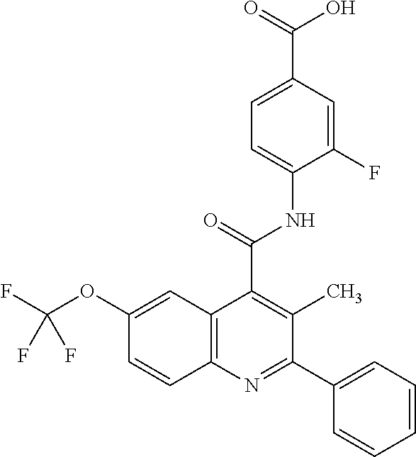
FC(OC1=CC2=C(C=C1)N=C(C1=CC=CC=C1)C(C)=C2C(=O)NC1=CC=C(C(=O)O)C=C1F)(F)F
